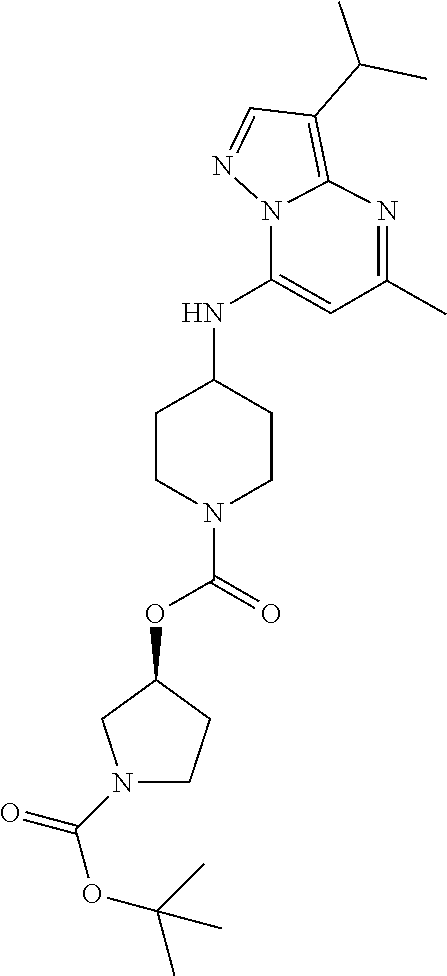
C12=C(C(C)C)C=NN1C(NC1CCN(C(=O)OC3CCN(C(OC(C)(C)C)=O)C3)CC1)=CC(C)=N2
